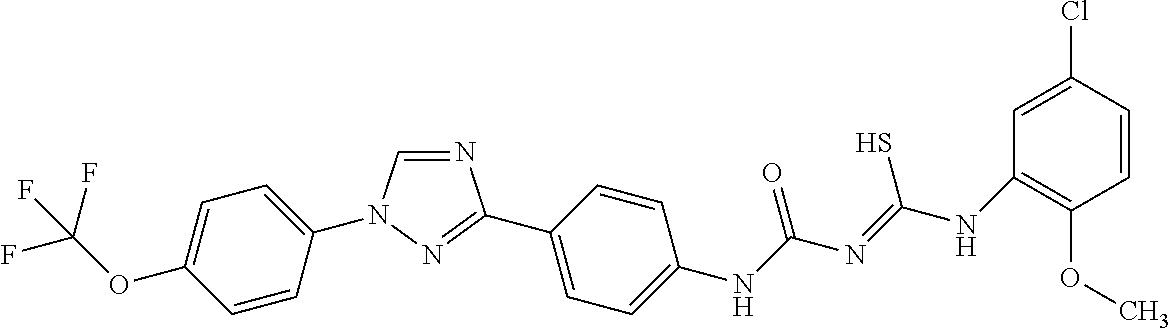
N1=CN(C2=CC=C(OC(F)(F)F)C=C2)N=C1C1=CC=C([N H]C(N=C([N H]C2=C(OC)C=CC(Cl)=C2)S)=O)C=C1
